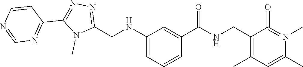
N(C1=CC=CC(C(=O)NCC2=C(C)C=C(C)N(C)=C2=O)=C1)CC1=NN=C(C2=NC=NC=C2)N1C
